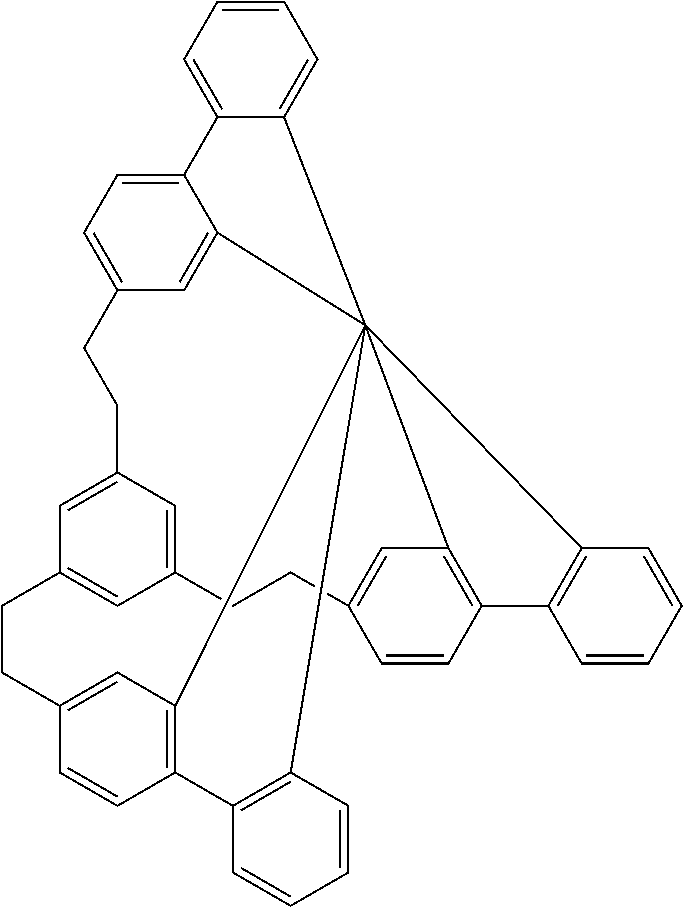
C1=C2C(=CC=C1)C1345C6=CC(=CC=C26)CCC2=CC(=CC(=C2)CCC2=CC1=C(C=C2)C1=C3C=CC=C1)CCC1=CC4=C(C=C1)C1=C5C=CC=C1
